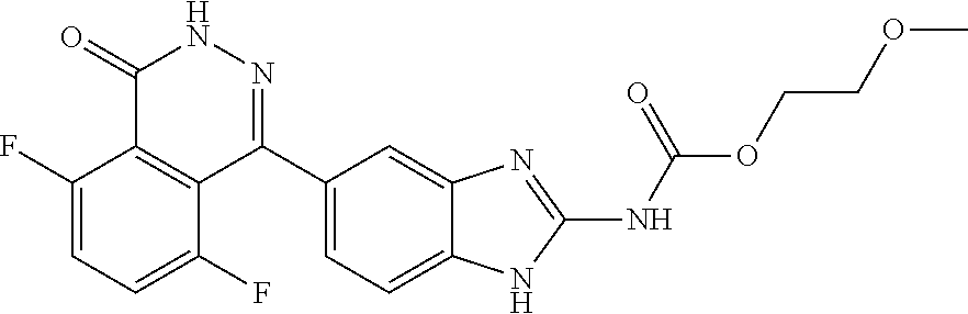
O(CCOC)C(=O)NC1=NC2=CC(C3=NNC(=O)C4=C3C(F)=CC=C4F)=CC=C2N1
